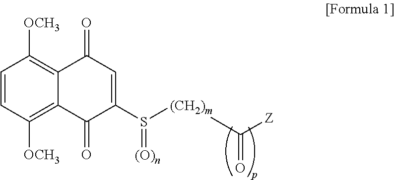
C1=CC([OCH3])=C2C(=C1[OCH3])C(=O)C=C(S([(CH2)m]C(=O)[Z])=[(O)n])C2=O
